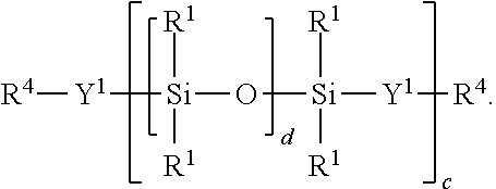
[R4][Y1][Si]([R1])([R1])O[Si]([R1])([R1])[Y1][R4]
